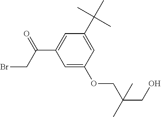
C1=C(C(C)(C)C)C=C(C(=O)CBr)C=C1OCC(CO)(C)C
